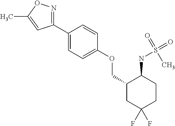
C1(C2=CC=C(OCC3CC(F)(F)CCC3NS(=O)(C)=O)C=C2)=NOC(C)=C1
